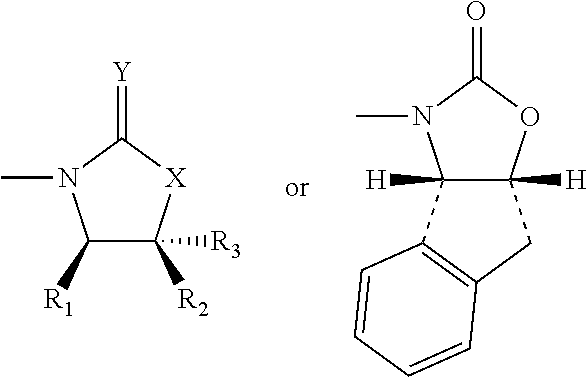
C12([H])C([H])(OC(=O)N1C)CC1=C2C=CC=C1.C1([R1])C([R2])([R3])[X]C(=[Y])N1C
